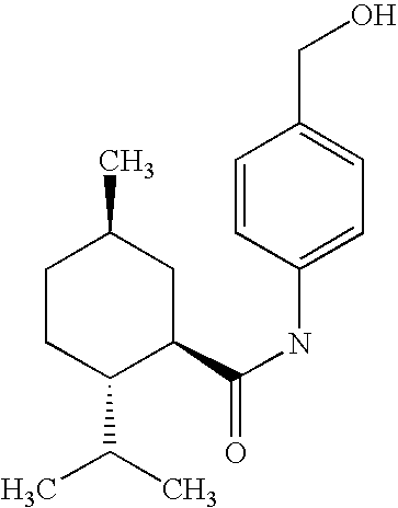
C1CC(C(C)C)C(C(NC2=CC=C(CO)C=C2)=O)CC1C
